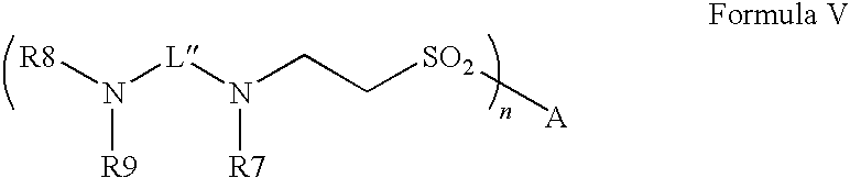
[R8]N([L]N(CC[SO2][A])[R7])[R9]
